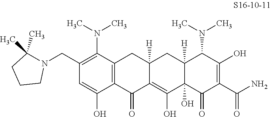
C1(CN2C(C)(C)CCC2)=C(N(C)C)C2=C(C(O)=C1)C(=O)C1=C(O)C3(O)C([H])(CC1([H])C2)C(N(C)C)C(O)=C(C(N)=O)C3=O
